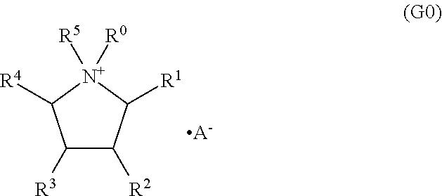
C1([R3])C([R2])C([R1])[N+]([R5])([R0])C1[R4].[A-]
